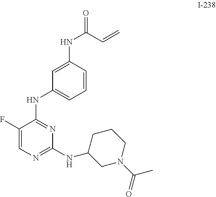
C1=C(F)C(NC2=CC=CC(NC(C=C)=O)=C2)=NC(NC2CN(C(C)=O)CCC2)=N1
